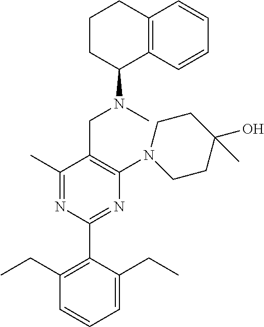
C1(C)=NC(C2=C(CC)C=CC=C2CC)=NC(N2CCC(O)(C)CC2)=C1CN(C)C1C2=C(CCC1)C=CC=C2
